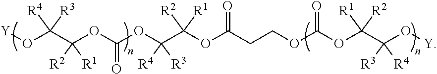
[R3]C([R4])(C(OC(OCCC(OC(C(OC(OC(C(O[Y])([R3])[R4])([R1])[R2])=O)([R3])[R4])([R1])[R2])=O)=O)([R2])[R1])O[Y]
